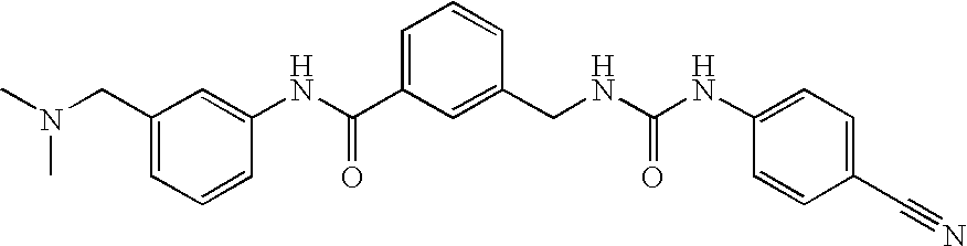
C1(NC(C2=CC=CC(CNC(NC3=CC=C(C#N)C=C3)=O)=C2)=O)=CC(CN(C)C)=CC=C1
